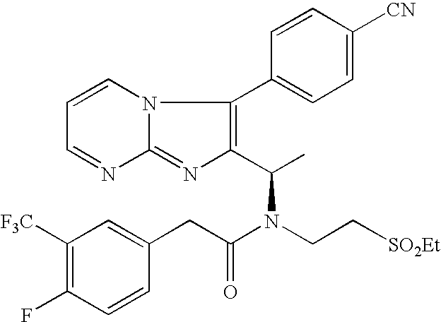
C1=CC=NC2=NC(C(C)N(CC[SO2Et])C(CC3=CC([F3C])=C(F)C=C3)=O)=C(C3=CC=C([CN])C=C3)N12
